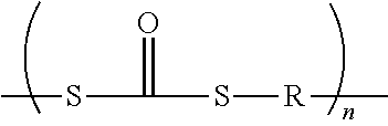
S(C(S[R]C)=O)C
